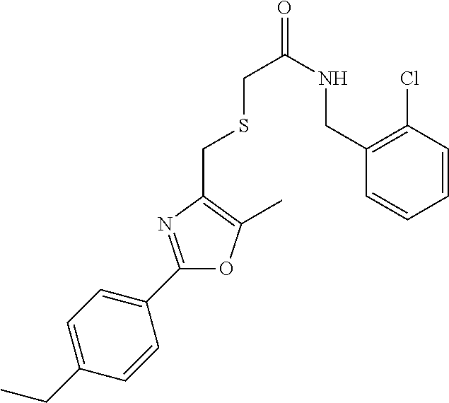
C1(C2=NC(CSCC(=O)NCC3=C(Cl)C=CC=C3)=C(C)O2)=CC=C(CC)C=C1
